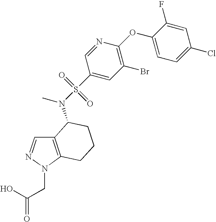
C12=C(N(CC(=O)O)N=C1)CCCC2N(S(C1=CC(Br)=C(OC2=CC=C(Cl)C=C2F)N=C1)(=O)=O)C
